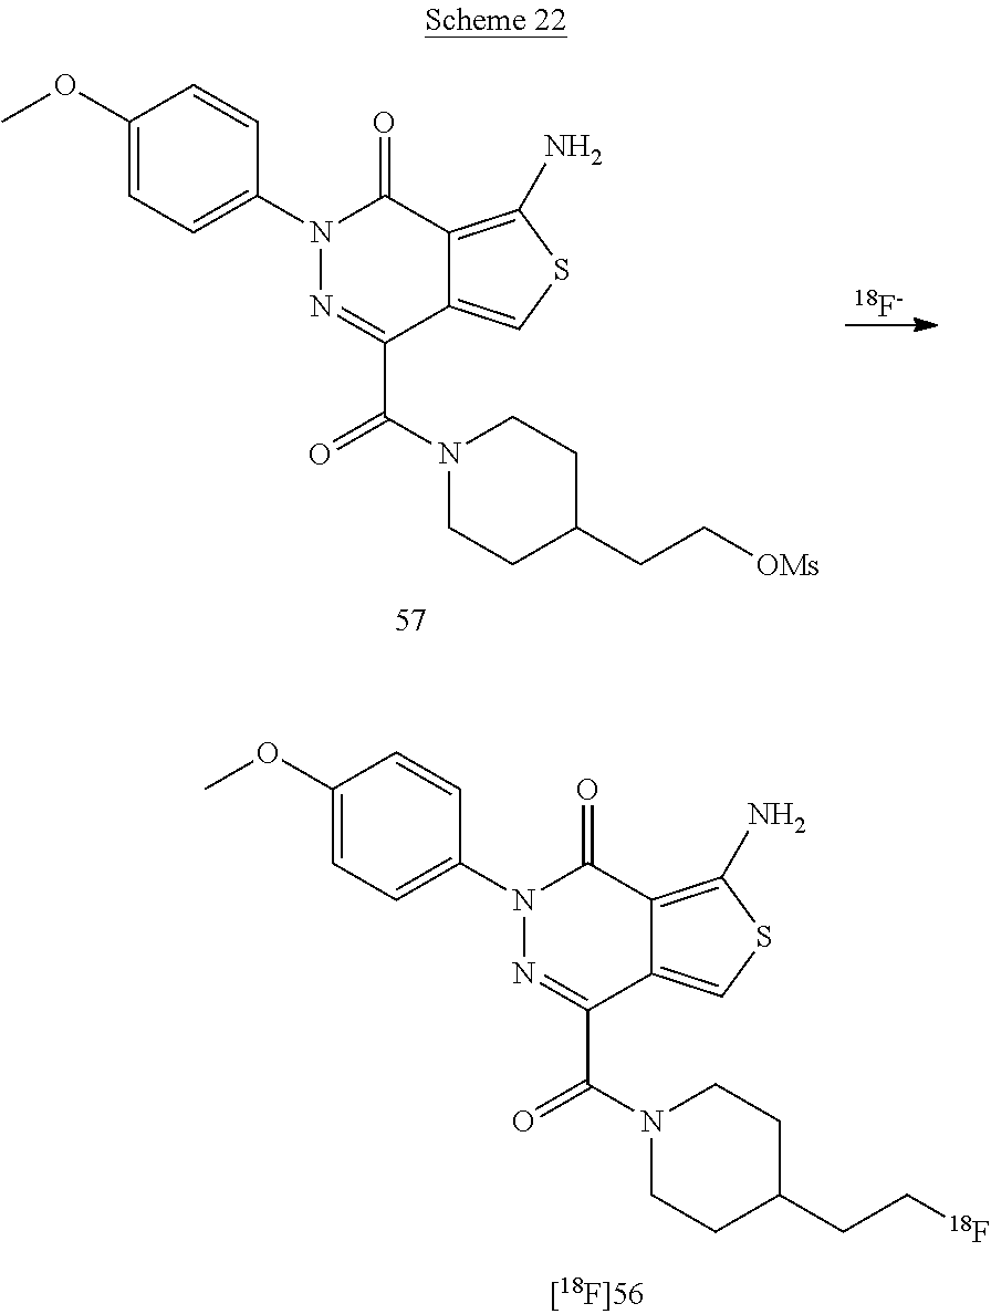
C1(OC)=CC=C(N2N=C(C(N3CCC(CC[OMs])CC3)=O)C3=CSC(N)=C3C2=O)C=C1.[18F-].C1(OC)=CC=C(N2N=C(C(N3CCC(CC[18F])CC3)=O)C3=CSC(N)=C3C2=O)C=C1
